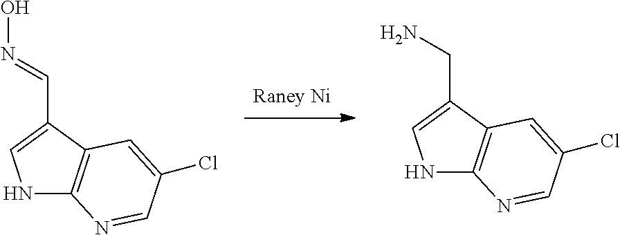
N1C2=C(C(C=NO)=C1)C=C(Cl)C=N2.N1C2=C(C(CN)=C1)C=C(Cl)C=N2
